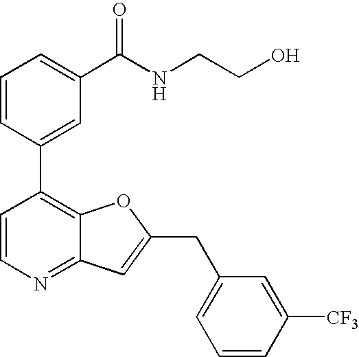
C1=CC(C2=C3C(=NC=C2)C=C(CC2=CC=CC([CF3])=C2)O3)=CC(C(NCCO)=O)=C1
